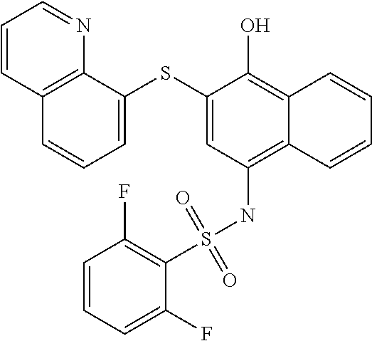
C12=C(NS(C3=C(F)C=CC=C3F)(=O)=O)C=C(SC3=CC=CC4=C3N=CC=C4)C(O)=C1C=CC=C2
